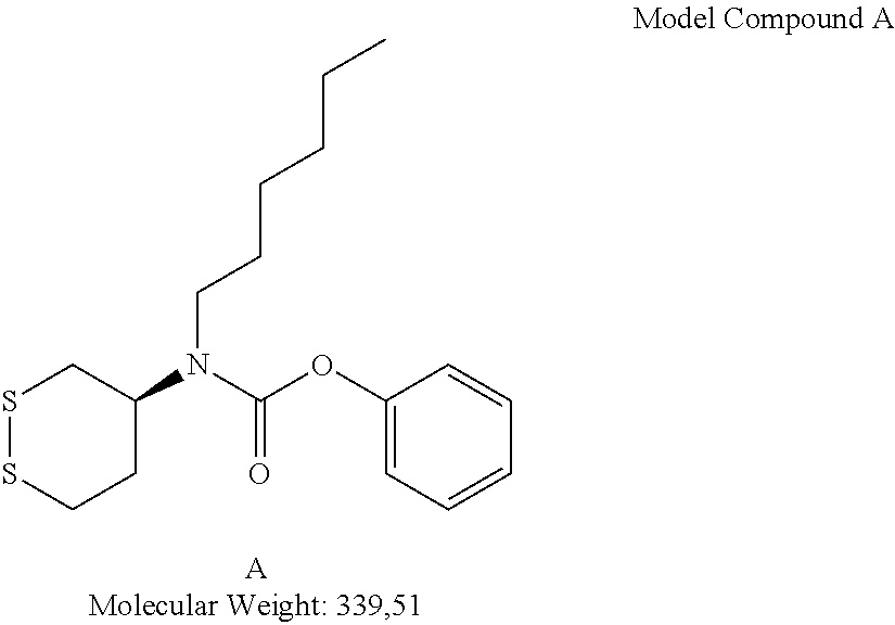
S1SCCC(N(C(=O)OC2=CC=CC=C2)CCCCCC)C1
